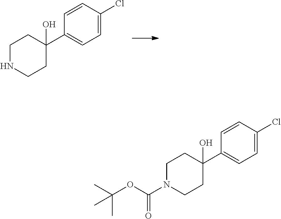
C1NCCC(C2=CC=C(Cl)C=C2)(O)C1.C1N(C(OC(C)(C)C)=O)CCC(C2=CC=C(Cl)C=C2)(O)C1
